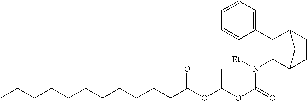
C1(N([Et])C(OC(OC(CCCCCCCCCCC)=O)C)=O)C2CCC(C1C1=CC=CC=C1)C2
